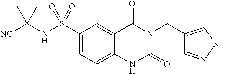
C1(S(NC2([NC])CC2)(=O)=O)=CC=C2C(=C1)C(=O)N(CC1=CN(C)N=C1)C(=O)N2
